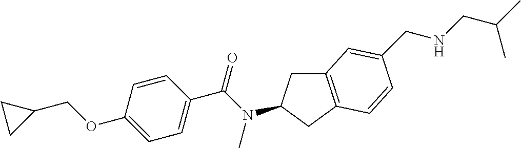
C1(OCC2CC2)=CC=C(C(N(C)C2CC3=C(C2)C=CC(CNCC(C)C)=C3)=O)C=C1
